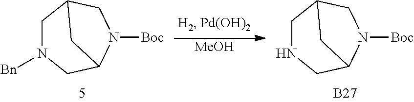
C1N([Bn])CC2N([Boc])CC1C2.[MeOH].C1NCC2N([Boc])CC1C2.[B27]
